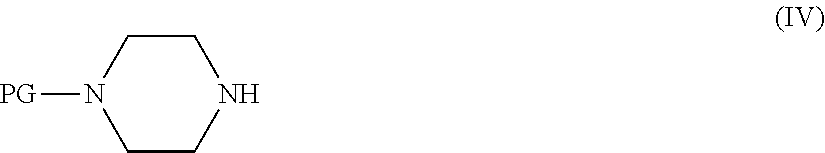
N1([PG])CCNCC1
